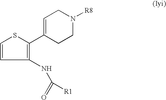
C1=C(C2=C(NC(=O)[R1])C=CS2)CCN([R8])C1
